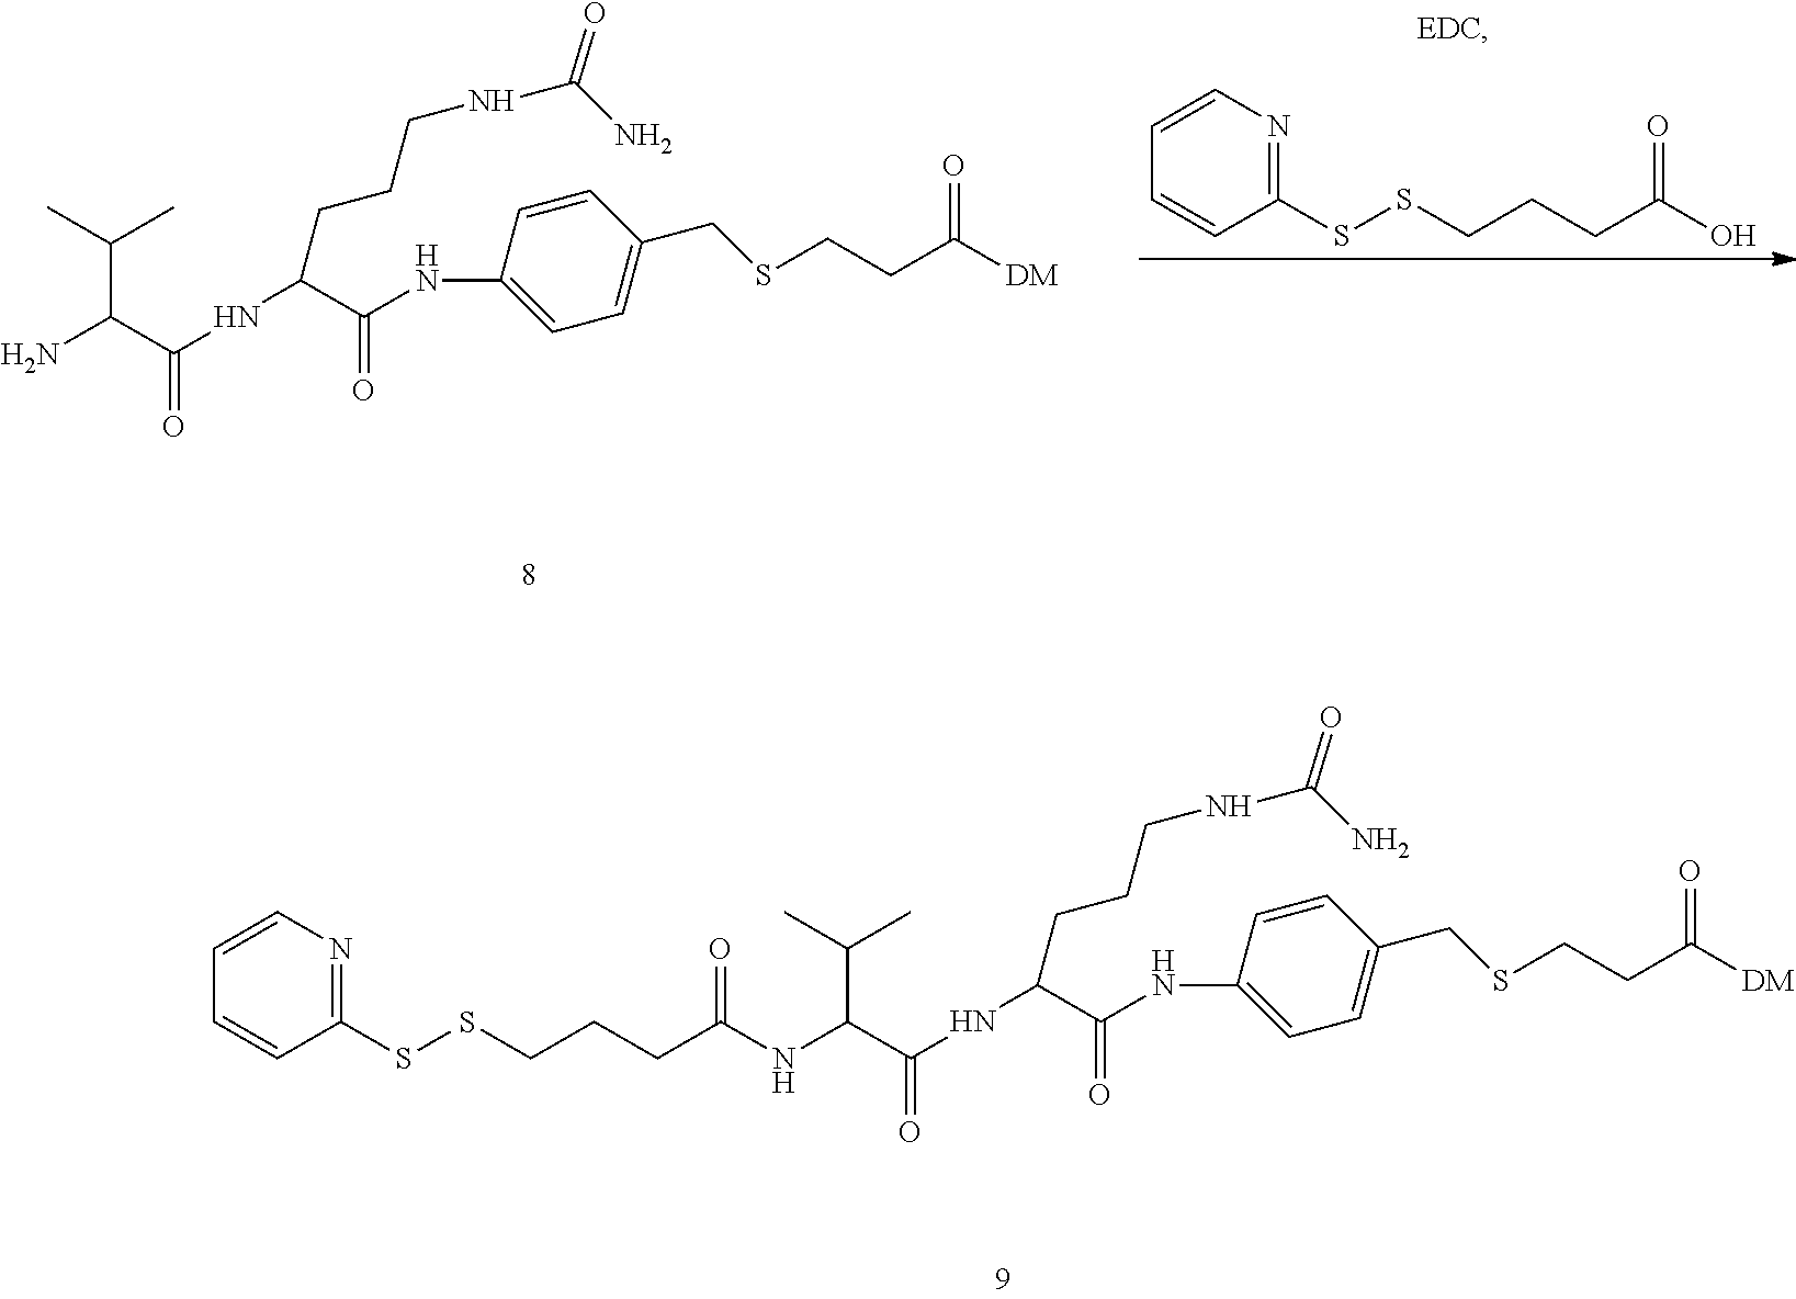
C(CCC(NC(C(NC(C(NC1=CC=C(CSCCC([DM])=O)C=C1)=O)CCCNC(N)=O)=O)C(C)C)=O)SSC1=NC=CC=C1.NC(C(NC(C(NC1=CC=C(CSCCC([DM])=O)C=C1)=O)CCCNC(N)=O)=O)C(C)C.C1(SSCCCC(O)=O)=NC=CC=C1
